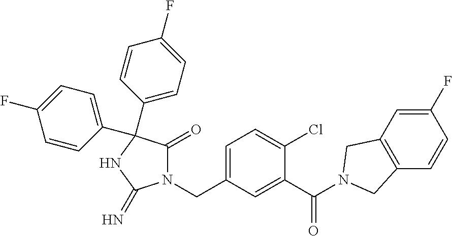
N1(CC2=CC=C(Cl)C(C(=O)N3CC4=C(C=CC(F)=C4)C3)=C2)C(=O)C(C2=CC=C(F)C=C2)(C2=CC=C(F)C=C2)NC1=N
